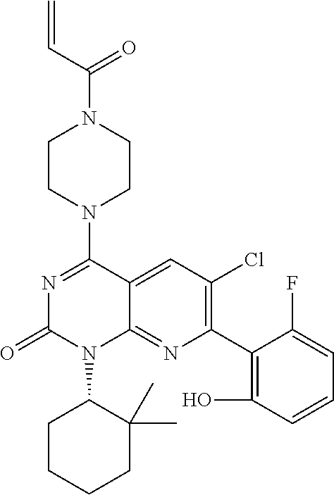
C(N1CCN(C2=NC(=O)N(C3CCCCC3(C)C)C3=NC(C4=C(O)C=CC=C4F)=C(Cl)C=C23)CC1)(C=C)=O
